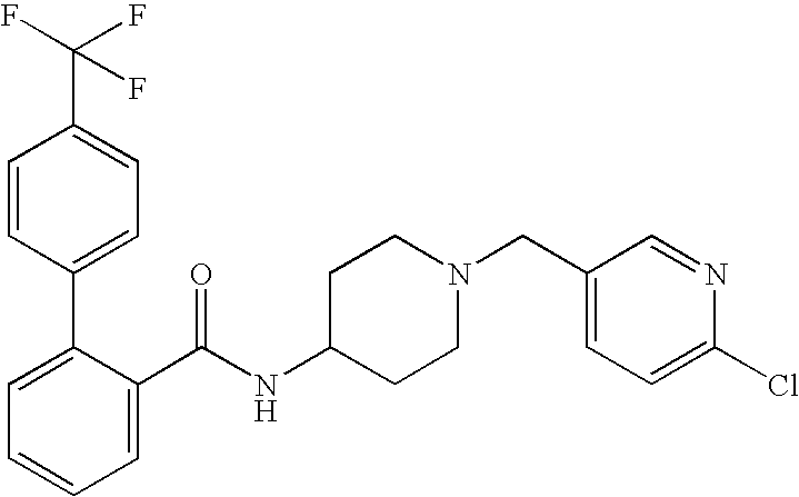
C1=CC(C2=CC=CC=C2C(NC2CCN(CC3=CC=C(Cl)N=C3)CC2)=O)=CC=C1C(F)(F)F
